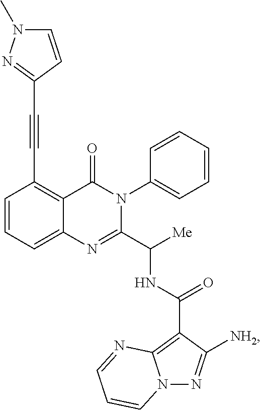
C1=CC=C2C(=C1C#CC1=NN(C)C=C1)C(=O)N(C1=CC=CC=C1)C(C([Me])NC(=O)C1=C3N(N=C1[NH2])C=CC=N3)=N2
